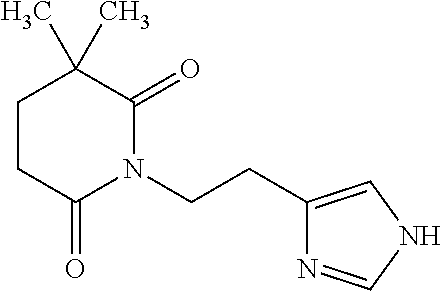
C1CC(=O)N(CCC2=CNC=N2)C(=O)C1(C)C
